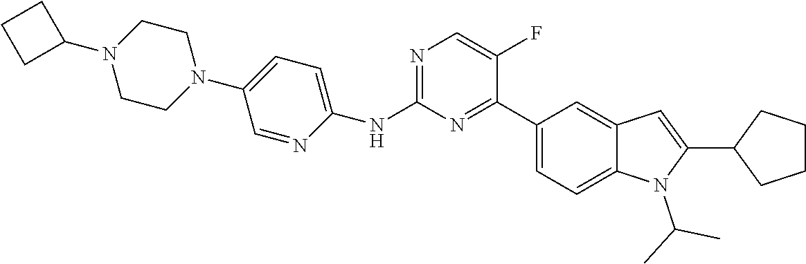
C1(N2CCN(C3CCC3)CC2)=CC=C(NC2=NC=C(F)C(C3=CC=C4C(=C3)C=C(C3CCCC3)N4C(C)C)=N2)N=C1
